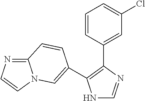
N1C=NC(C2=CC(Cl)=CC=C2)=C1C1=CN2C(=NC=C2)C=C1
